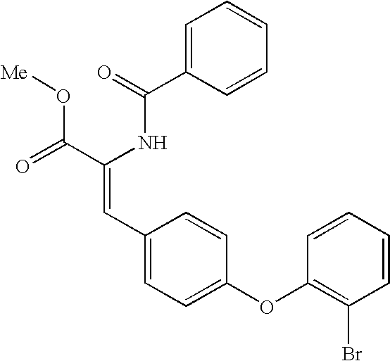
C1=C(C(=O)NC(C(=O)O[Me])=CC2=CC=C(OC3=C(Br)C=CC=C3)C=C2)C=CC=C1
